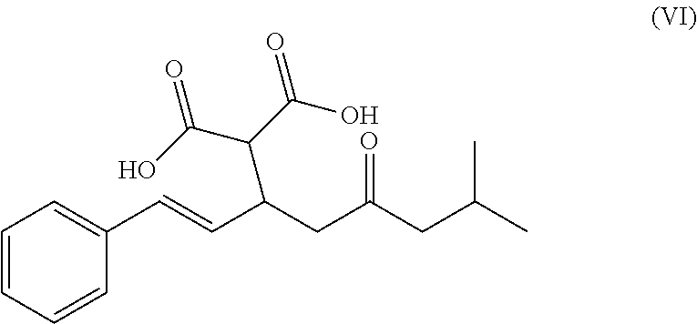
C1=CC=CC(C=CC(CC(CC(C)C)=O)C(C(O)=O)C(O)=O)=C1
